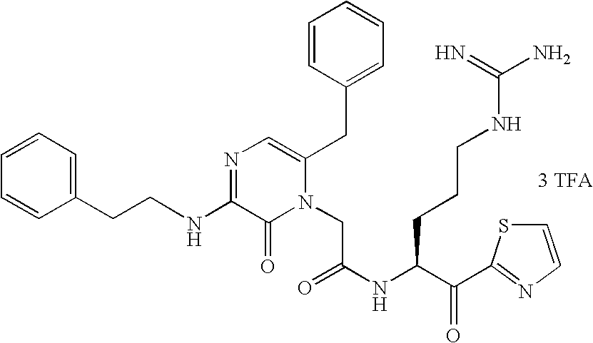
[3 TFA].N(C1=NC=C(CC2=CC=CC=C2)N(CC(NC(C(=O)C2=NC=CS2)CCCNC(N)=N)=O)C1=O)CCC1=CC=CC=C1
